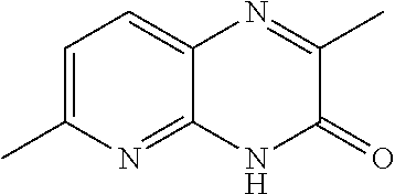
C1=C(C)N=C2C(=C1)N=C(C)C(=O)N2
